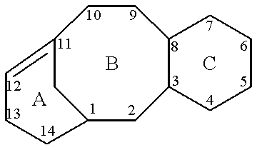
C12=CCCC(C1)CC1C(CC2)CCCC1
